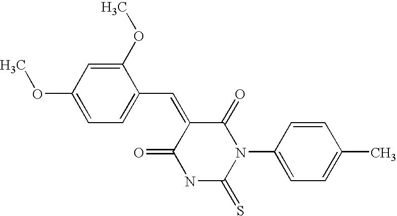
C1(C=C2C(=O)N(C3=CC=C(C)C=C3)C(=S)NC2=O)=CC=C(OC)C=C1OC
